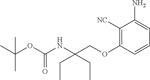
C1([NC])=C(OCC(NC(=O)OC(C)(C)C)(CC)CC)C=CC=C1N
